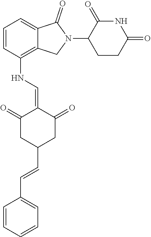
N(C1=C2C(=CC=C1)C(=O)N(C1CCC(=O)NC1=O)C2)C=C1C(=O)CC(C=CC2=CC=CC=C2)CC1=O
